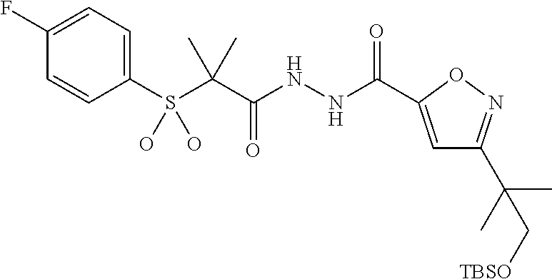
C1=CC(F)=CC=C1S(C(C(NNC(=O)C1=CC(C(C)(C)C[TBSO])=NO1)=O)(C)C)(O)O
